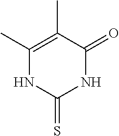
C1(C)=C(C)C(=O)NC(=S)N1
